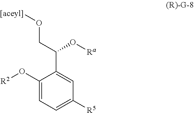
C1(O[R2])=CC=C([R5])C=C1C(CO[[aceyl]])O[Ra]
